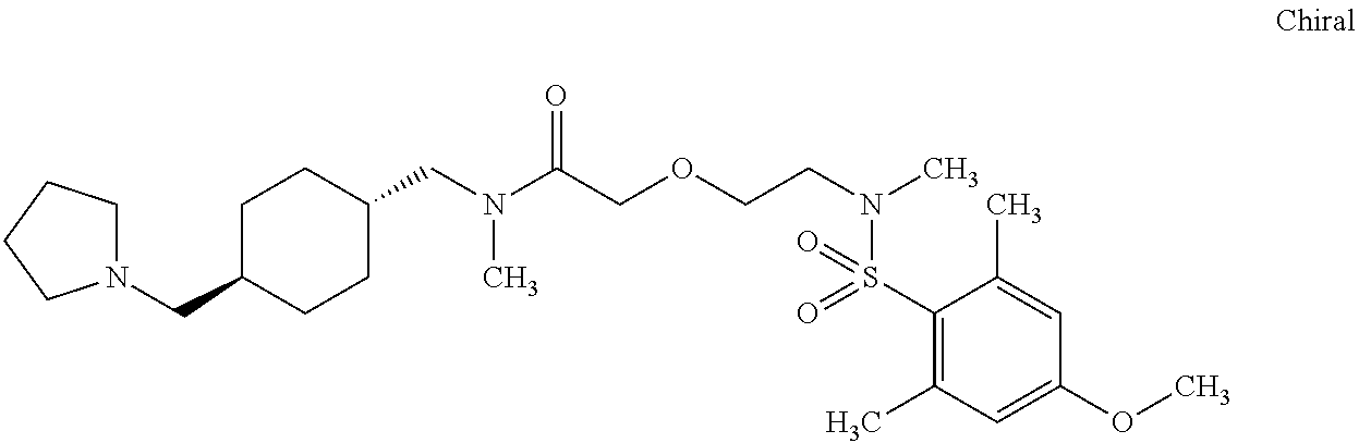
C(N(C(COCCN(C)S(=O)(C1=C(C)C=C(OC)C=C1C)=O)=O)C)C1CCC(CN2CCCC2)CC1
